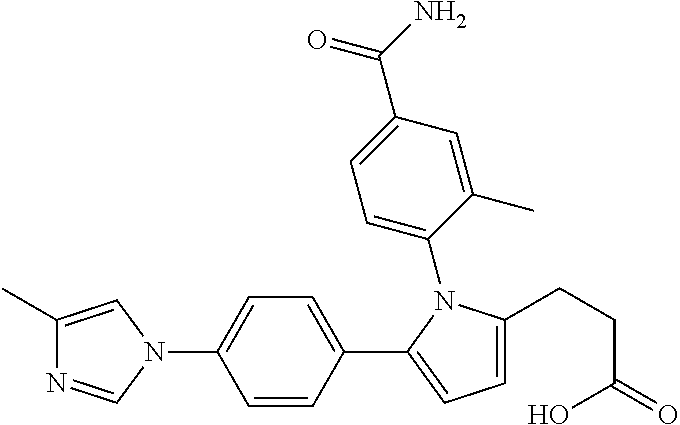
C1=C(C(=O)N)C=C(C)C(N2C(CCC(O)=O)=CC=C2C2=CC=C(N3C=C(C)N=C3)C=C2)=C1
